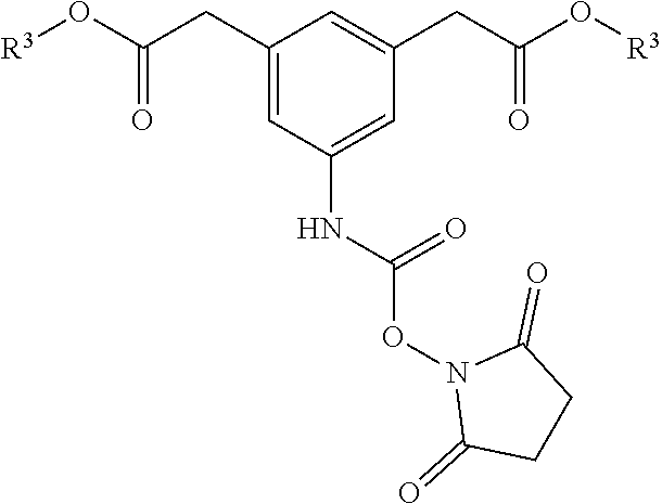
O(C(CC1=CC(NC(ON2C(=O)CCC2=O)=O)=CC(CC(O[R3])=O)=C1)=O)[R3]
